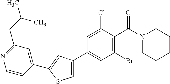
C1(C2=CC(Br)=C(C(N3CCCCC3)=O)C(Cl)=C2)=CSC(C2=CC(CC(C)C)=NC=C2)=C1
